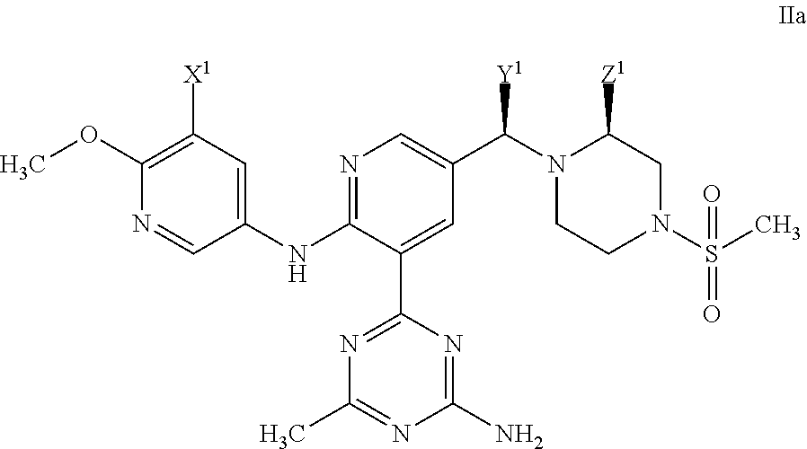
COC1=C([X1])C=C(NC2=NC=C(C(N3C([Z1])CN(S(C)(=O)=O)CC3)[Y1])C=C2C2=NC(C)=NC(N)=N2)C=N1
